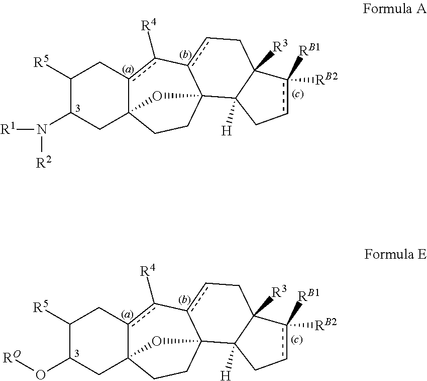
C1([R5])C(N([R1])[R2])CC23c(c([R4])-c4cCC5([R3])C([H])(C4(CC2)O3)Ccc5([RB1])[RB2])C1.C1([R5])C(O[RO])CC23c(c([R4])-c4cCC5([R3])C([H])(C4(CC2)O3)Ccc5([RB1])[RB2])C1
